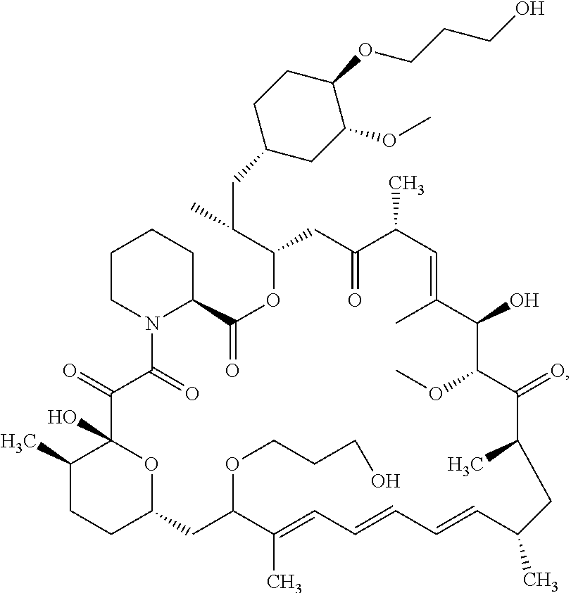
C1CN2C(CC1)C(=O)OC(C(C)CC1CC(OC)C(OCCCO)CC1)CC(=O)C(C)C=C(C)C(O)C(OC)C(=O)C(C)CC(C)C=CC=CC=C(C)C(OCCCO)CC1CCC(C)C(O)(C(=O)C2=O)O1
